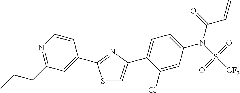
S1C=C(C2=CC=C(N(S([CF3])(=O)=O)C(=O)C=C)C=C2Cl)N=C1C1=CC(CCC)=NC=C1
